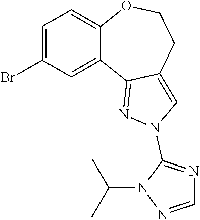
C1=C(Br)C=C2C(=C1)OCCC1=CN(C3=NC=NN3C(C)C)N=C21
